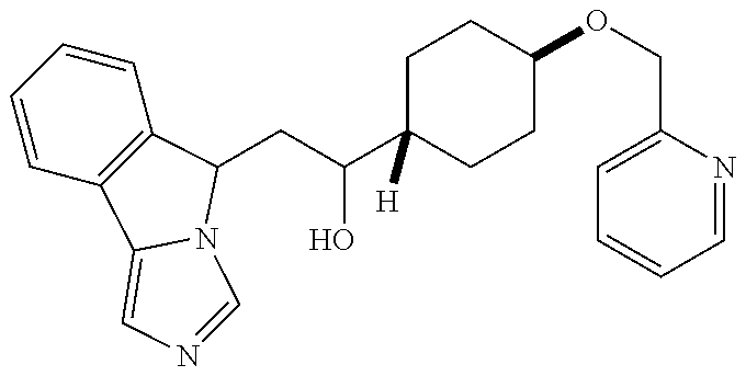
C1=CC=CC2=C1C1=CN=CN1C2CC(C1([H])CCC(OCC2=CC=CC=N2)CC1)O
